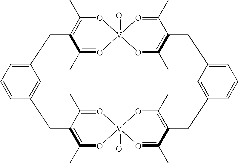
C12=CC=CC(=C1)CC1=C(C)O[V]3(=O)(O=C1C)O=C(C)C(=C(C)O3)CC1=CC(=CC=C1)CC1=C(C)O[V]3(=O)(O=C(C)C(=C(C)O3)C2)O=C1C
